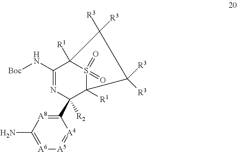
C1(N[Boc])=NC(C2=[A8]C(N)=[A6][A5]=[A4]2)([R2])C2([R1])S(=O)(=O)C1([R1])C([R3])([R3])C2([R3])[R3]
